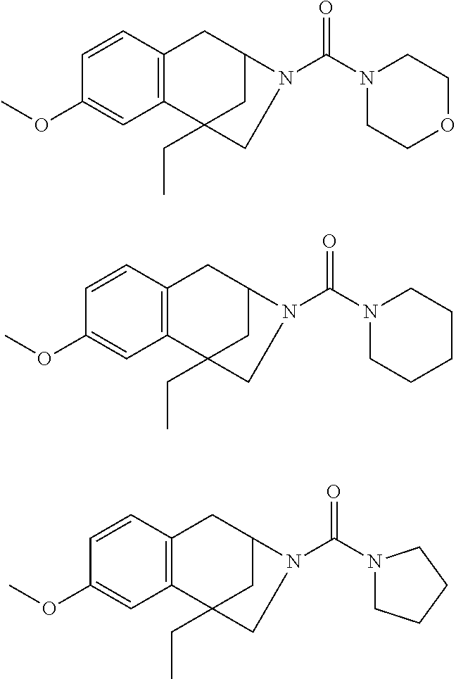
C1(OC)=CC2=C(C=C1)CC1CC2(CC)CN1C(N1CCOCC1)=O.C1(OC)=CC2=C(C=C1)CC1CC2(CC)CN1C(N1CCCCC1)=O.C1(OC)=CC2=C(C=C1)CC1CC2(CC)CN1C(N1CCCC1)=O
